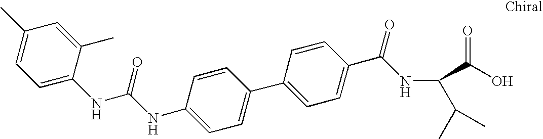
C1(NC(NC2=CC=C(C)C=C2C)=O)=CC=C(C2=CC=C(C(=O)NC(C(O)=O)C(C)C)C=C2)C=C1
